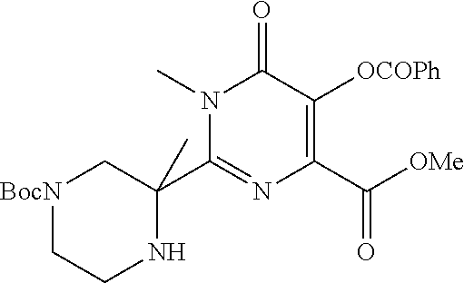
[BocN]1CCNC(C)(C2=NC(C([OMe])=O)=C([OCOPh])C(=O)N2C)C1
